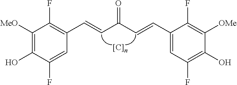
C1([MeO])=C(O)C(F)=CC(C=CC(C=CC2=CC(F)=C(O)C([OMe])=C2F)=O)=C1F
